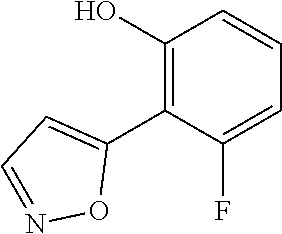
C1(O)=C(C2=CC=NO2)C(F)=CC=C1
